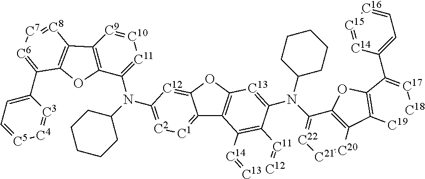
C12=[C1][C2]=C(N(C3=[C11][C10]=[C9]C4=C3OC3=C4[C8]=[C7][C6]=C3C3=CC=[C5][C4]=[C3]3)C3CCCCC3)[C12]=C1OC1=C2C2=C(C(N(C3CCCCC3)C3=[C22][C21]=[C20]C4=C3OC3=C4[C19]=[C18][C17]=C3C3=CC=[C16][C15]=[C14]3)=[C13]1)[C11]=[C12][C13]=[C14]2
